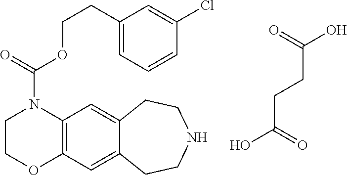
C12=C(C=C3C(=C1)CCNCC3)OCCN2C(OCCC1=CC=CC(Cl)=C1)=O.C(C(O)=O)CC(=O)O
